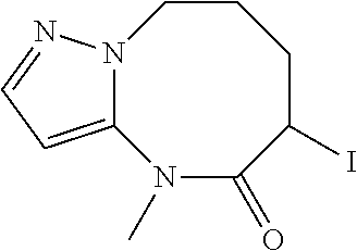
N12C(=CC=N1)N(C)C(=O)C(I)CCC2
